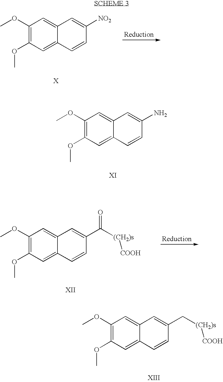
C1(OC)=C(OC)C=C2C(=C1)C=C(N)C=C2.C1(OC)=C(OC)C=C2C(=C1)C=C([NO2])C=C2.C1(OC)=C(OC)C=C2C(=C1)C=C(C[(CH2)s][COOH])C=C2.C1(OC)=C(OC)C=C2C(=C1)C=C(C([(CH2)s][COOH])=O)C=C2
